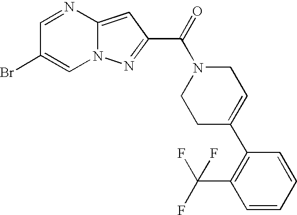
C1=NC2=CC(C(=O)N3CCC(C4=C(C(F)(F)F)C=CC=C4)=CC3)=NN2C=C1Br
